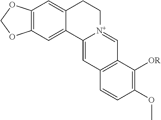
C12=C(OCO1)C=C1C(=C2)C2=CC3=C(C=[N+]2CC1)C([OR])=C(OC)C=C3
